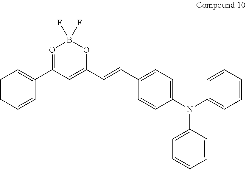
C1=CC=CC(C2=OB(F)(F)OC(C=CC3=CC=C(N(C4=CC=CC=C4)C4=CC=CC=C4)C=C3)=C2)=C1
